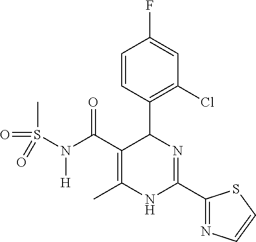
C1=CC(C2C(C(=O)N([H])S(=O)(C)=O)=C(C)NC(C3=NC=CS3)=N2)=C(Cl)C=C1F
